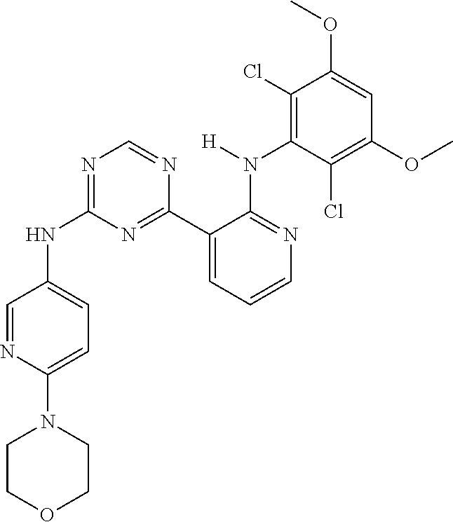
C1(N2CCOCC2)=CC=C(NC2=NC=NC(C3=CC=CN=C3N([H])C3=C(Cl)C(OC)=CC(OC)=C3Cl)=N2)C=N1
